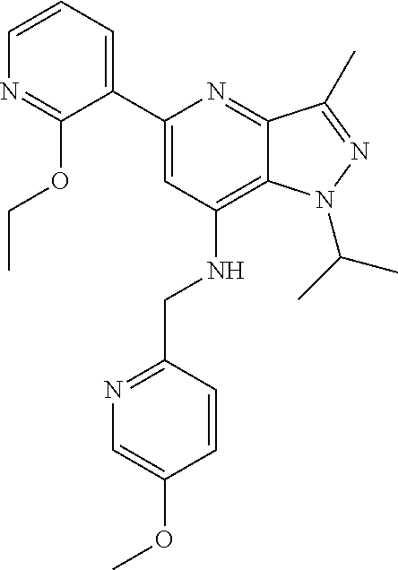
C1=CC=C(C2=CC(NCC3=NC=C(OC)C=C3)=C3C(=N2)C(C)=NN3C(C)C)C(OCC)=N1
